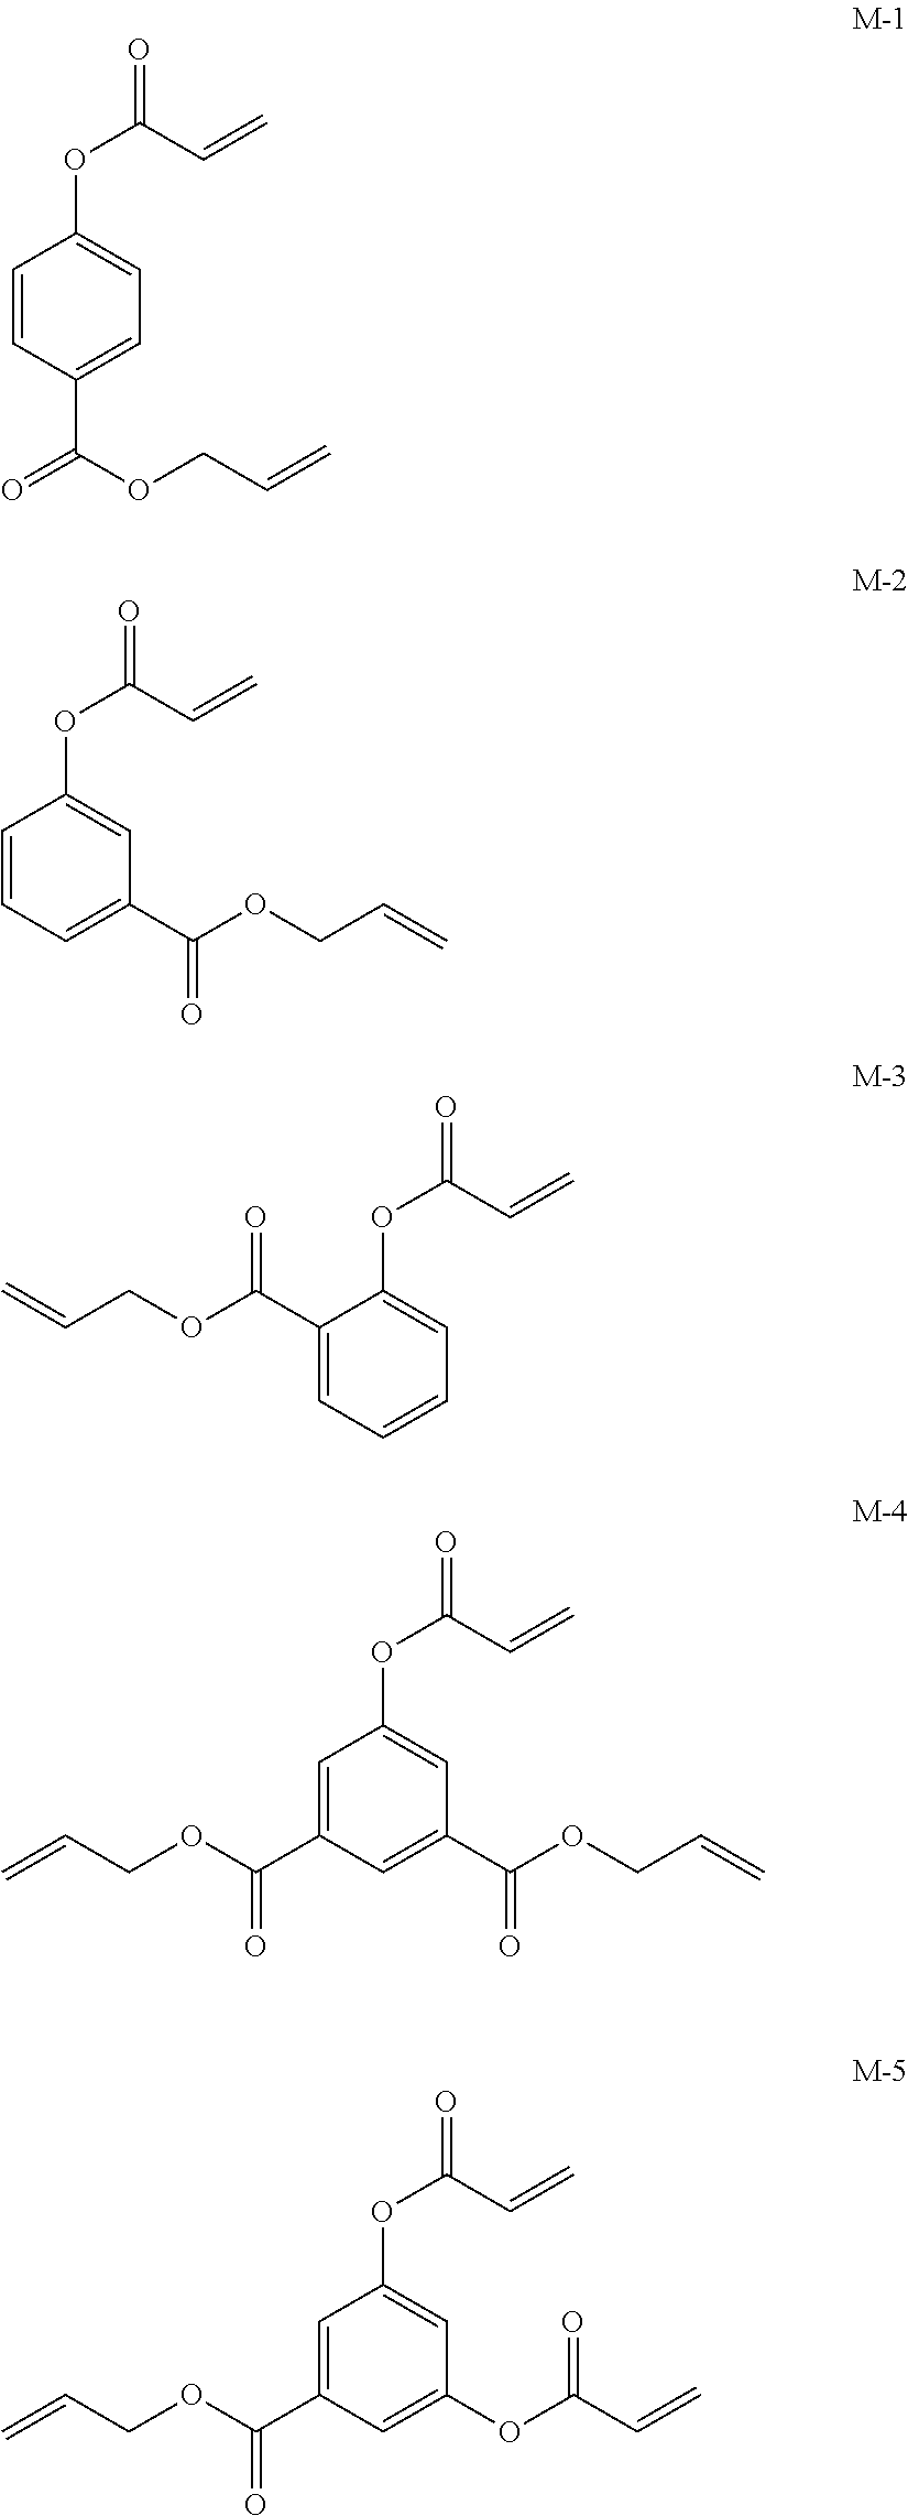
C1=CC(C(=O)OCC=C)=CC=C1OC(C=C)=O.C1=CC=C(C(OCC=C)=O)C=C1OC(C=C)=O.C1(C(OCC=C)=O)=CC=CC=C1OC(C=C)=O.C1=C(C(OCC=C)=O)C=C(C(=O)OCC=C)C=C1OC(C=C)=O.C1=C(C(OCC=C)=O)C=C(OC(C=C)=O)C=C1OC(C=C)=O
